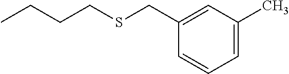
C1(C)=CC=CC(CSCCCC)=C1
